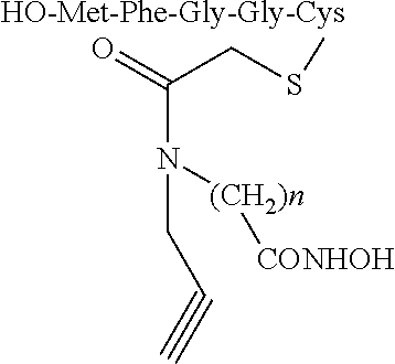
C(CS[HO-Met-Phe-Gly-Gly-Cys])(N(CC#C)[(CH2)n][CONHOH])=O
